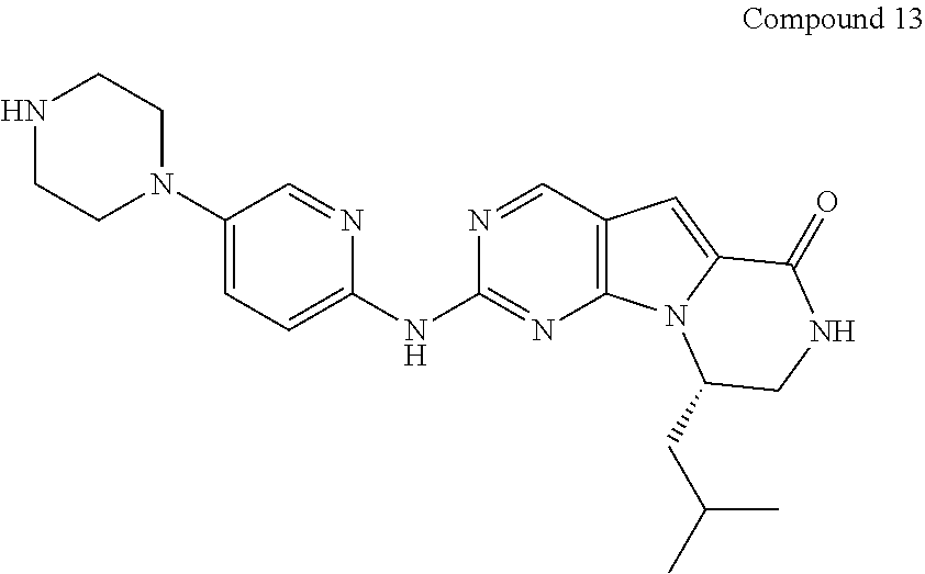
C1(N2CCNCC2)=CC=C(NC2=NC3=C(C=N2)C=C2N3C(CC(C)C)CNC2=O)N=C1
